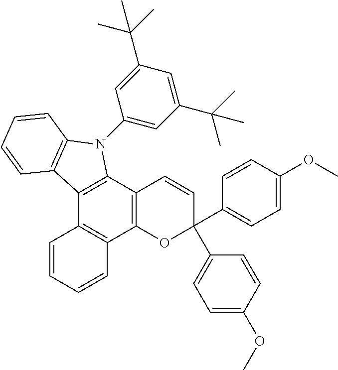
C12=C(C3=C(C4=C1C=CC=C4)OC(C1=CC=C(OC)C=C1)(C1=CC=C(OC)C=C1)C=C3)N(C1=CC(C(C)(C)C)=CC(C(C)(C)C)=C1)C1=C2C=CC=C1
